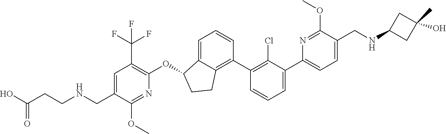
O(C1C2=CC=CC(C3=C(Cl)C(C4=CC=C(CNC5CC(C)(O)C5)C(OC)=N4)=CC=C3)=C2CC1)C1=C(C(F)(F)F)C=C(CNCCC(O)=O)C(OC)=N1
